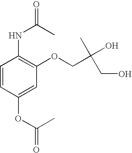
C1=CC(OC(=O)C)=CC(OCC(O)(C)CO)=C1NC(=O)C
